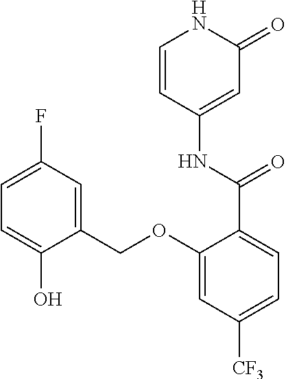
C1=CC(NC(C2=CC=C([CF3])C=C2OCC2=CC(F)=CC=C2O)=O)=CC(=O)N1
